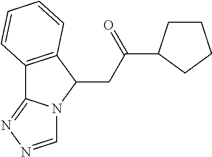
C(=O)(CC1C2=C(C3=NN=CN13)C=CC=C2)C1CCCC1
